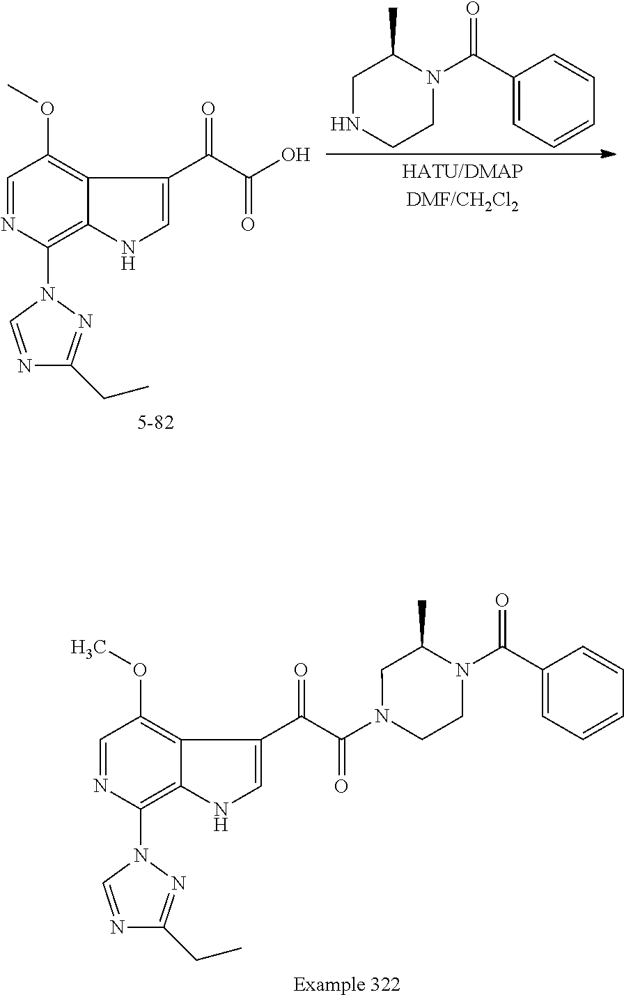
C1=NC(N2N=C(CC)N=C2)=C2C(=C1OC)C(C(C(=O)O)=O)=CN2.C1NCCN(C(=O)C2=CC=CC=C2)C1C.C1=NC(N2N=C(CC)N=C2)=C2C(=C1OC)C(C(C(=O)N1CCN(C(=O)C3=CC=CC=C3)C(C)C1)=O)=CN2
